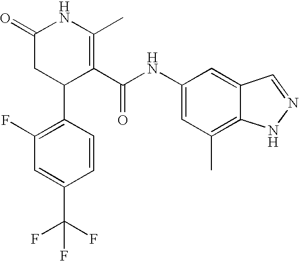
C1(F)=C(C2C(C(NC3=CC(C)=C4C(=C3)C=NN4)=O)=C(C)NC(=O)C2)C=CC(C(F)(F)F)=C1
